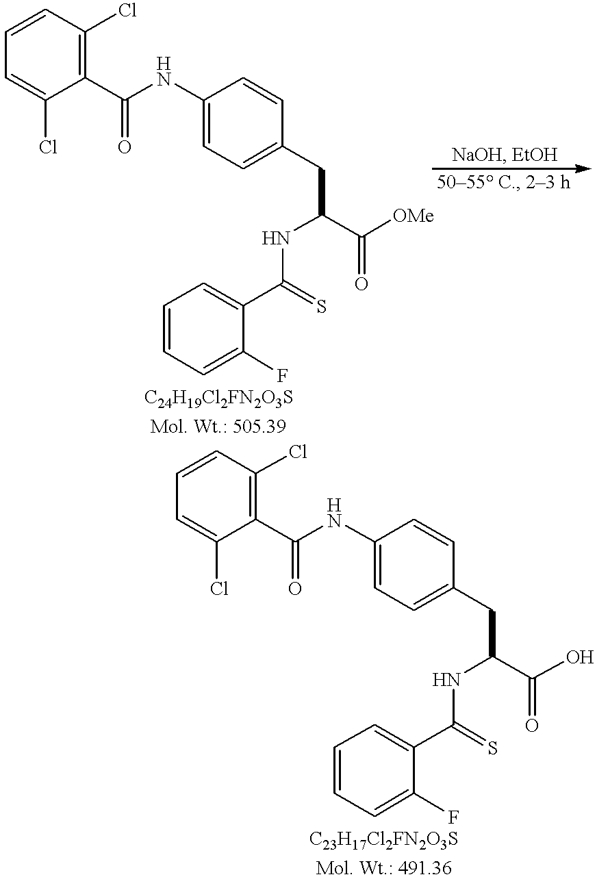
C1=C(NC(C2=C(Cl)C=CC=C2Cl)=O)C=CC(CC(NC(=S)C2=CC=CC=C2F)C([OMe])=O)=C1.C1=C(NC(C2=C(Cl)C=CC=C2Cl)=O)C=CC(CC(NC(=S)C2=CC=CC=C2F)C(O)=O)=C1
